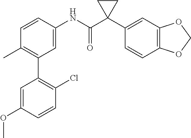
C1(C)=C(C2=C(Cl)C=CC(OC)=C2)C=C(NC(C2(C3=CC4=C(C=C3)OCO4)CC2)=O)C=C1
